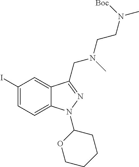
C1(I)=CC=C2C(=C1)C(CN(CCN([Boc])C)C)=NN2C1OCCCC1
